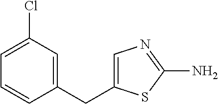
C1(CC2=CN=C(N)S2)=CC(Cl)=CC=C1
